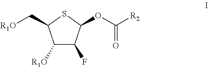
C1([R1O])C(F)C(OC([R2])=O)SC1C[R1O]
